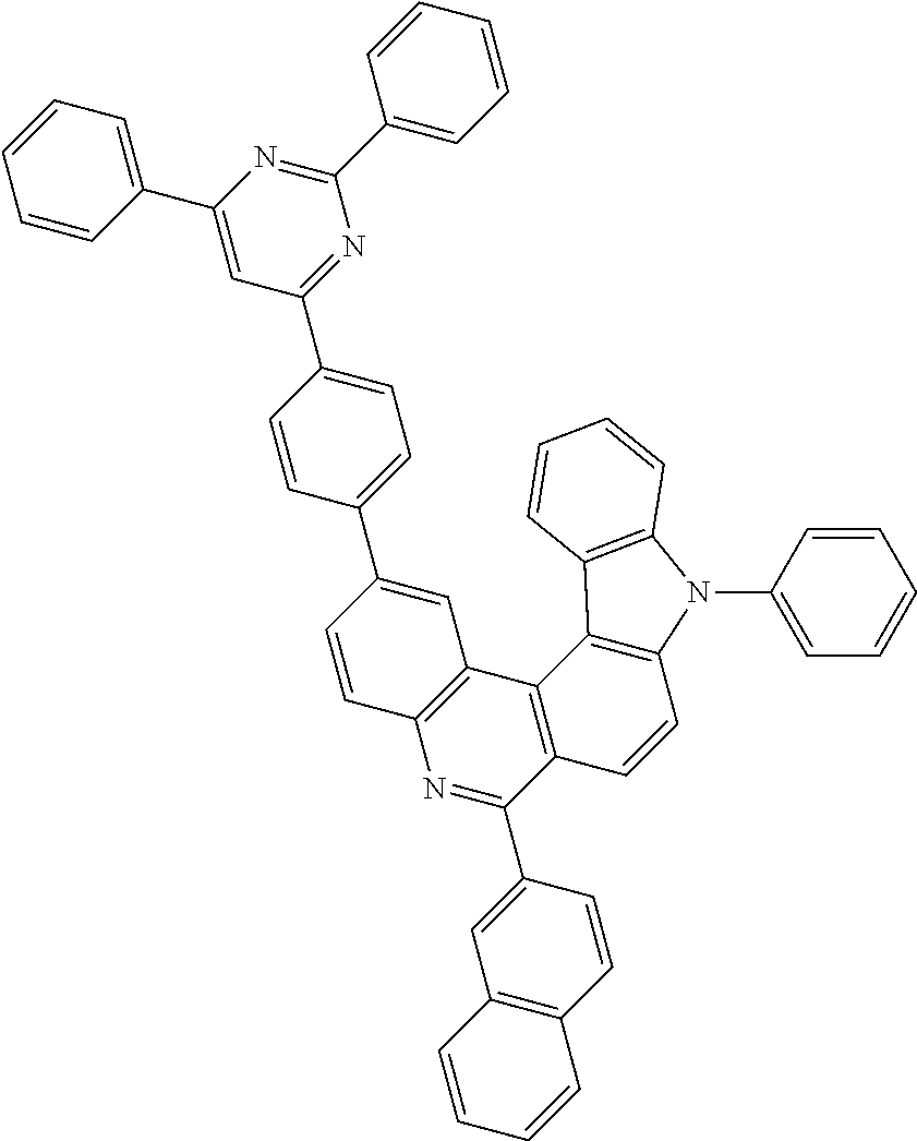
C1(C2=CC=C(C3=NC(C4=CC=CC=C4)=NC(C4=CC=CC=C4)=C3)C=C2)=CC2=C(C=C1)N=C(C1=CC3=C(C=C1)C=CC=C3)C1=C2C2=C(C=C1)N(C1=CC=CC=C1)C1=C2C=CC=C1
